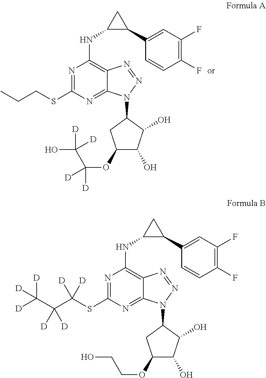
C1(C2CC2NC2=C3C(=NC(SCCC)=N2)N(C2CC(OC(C(O)([D])[D])([D])[D])C(O)C2O)N=N3)=CC(F)=C(F)C=C1.C1(C2CC2NC2=C3C(=NC(SC(C(C([D])([D])[D])([D])[D])([D])[D])=N2)N(C2CC(OCCO)C(O)C2O)N=N3)=CC(F)=C(F)C=C1
